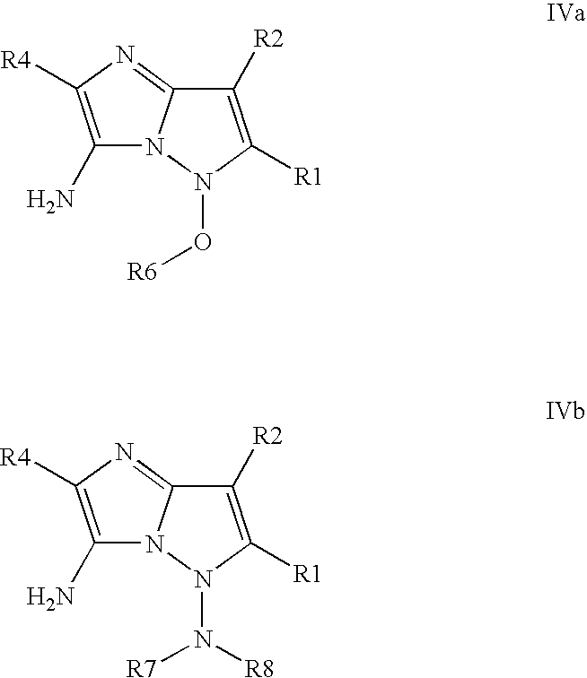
C1(N)=C([R4])N=C2N1N(O[R6])C([R1])=C2[R2].C1(N)=C([R4])N=C2N1N(N([R7])[R8])C([R1])=C2[R2]
